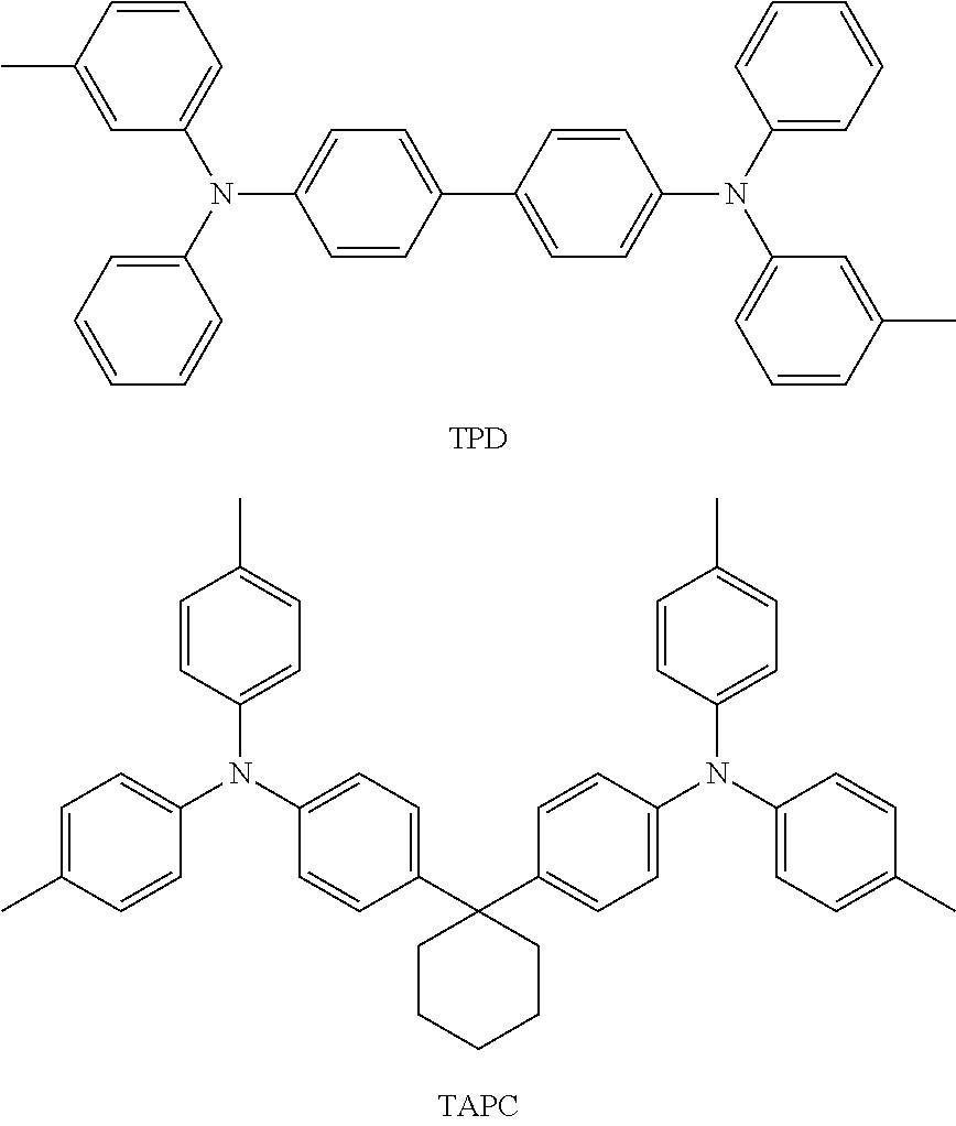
C1=CC(C2=CC=C(N(C3=CC=CC=C3)C3=CC=CC(C)=C3)C=C2)=CC=C1N(C1=CC=CC=C1)C1=CC=CC(C)=C1.[TPD].C1=CC(N(C2=CC=C(C)C=C2)C2=CC=C(C3(C4=CC=C(N(C5=CC=C(C)C=C5)C5=CC=C(C)C=C5)C=C4)CCCCC3)C=C2)=CC=C1C
